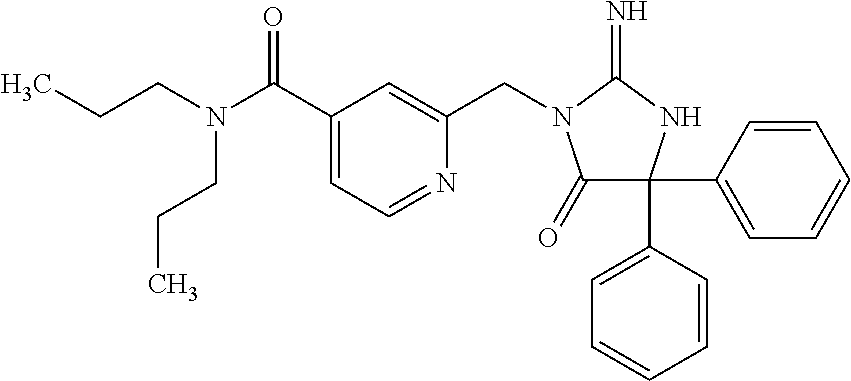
C1=CC(C2(C3=CC=CC=C3)C(=O)N(CC3=CC(C(N(CCC)CCC)=O)=CC=N3)C(=N)N2)=CC=C1
